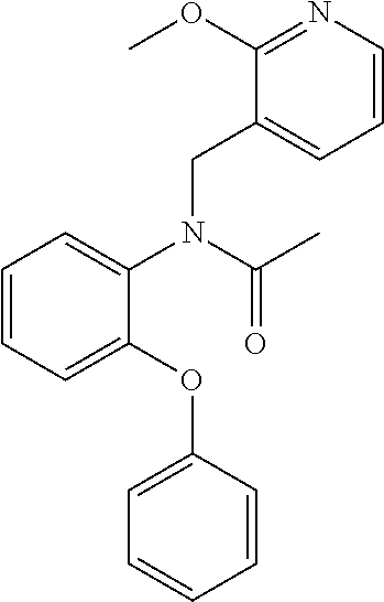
C1=CC=C(OC2=CC=CC=C2)C(N(CC2=CC=CN=C2OC)C(C)=O)=C1
